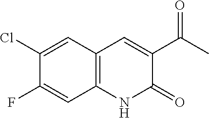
C1(Cl)=CC2=C(C=C1F)NC(=O)C(C(C)=O)=C2
